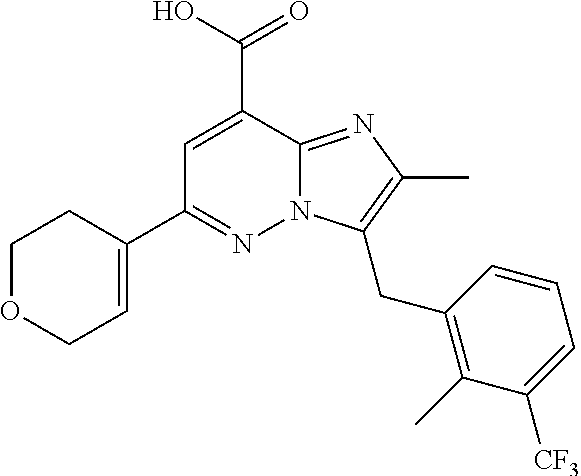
C(C1=CC(C2=CCOCC2)=NN2C1=NC(C)=C2CC1=C(C)C([CF3])=CC=C1)(O)=O
